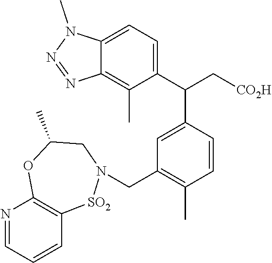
N1=CC=CC2=C1OC(C)CN(CC1=C(C)C=CC(C(C3=CC=C4C(=C3C)N=NN4C)C[CO2H])=C1)[SO2]2
